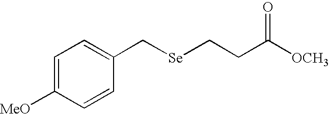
C1=C([MeO])C=CC(C[Se]CCC([OCH3])=O)=C1
